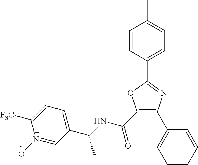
C1=CC(C2=NC(C3=CC=CC=C3)=C(C(NC(C3=CC=C([F3C])N(O)=C3)C)=O)O2)=CC=C1C
